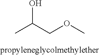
CC(COC)O
